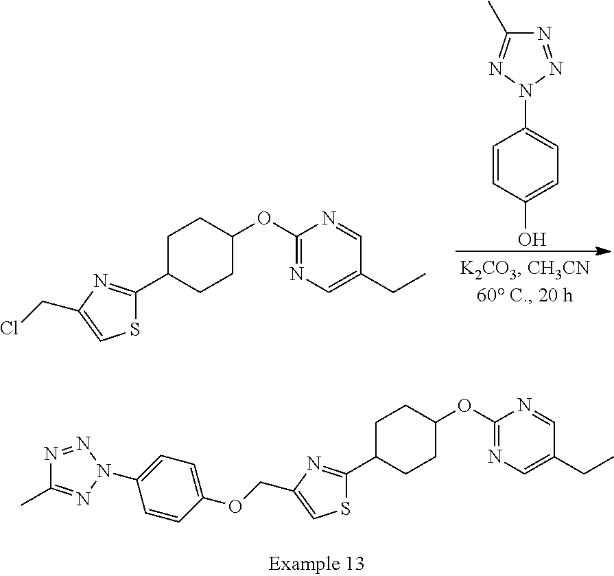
C1=CC(O)=CC=C1N1N=C(C)N=N1.ClCC1=CSC(C2CCC(OC3=NC=C(CC)C=N3)CC2)=N1.N1=NN(C2=CC=C(OCC3=CSC(C4CCC(OC5=NC=C(CC)C=N5)CC4)=N3)C=C2)N=C1C
